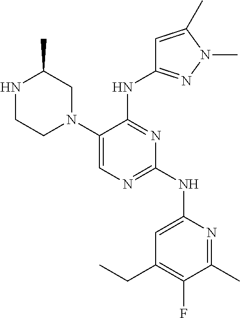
C1(N2CC(C)NCC2)=CN=C(NC2=CC(CC)=C(F)C(C)=N2)N=C1NC1=NN(C)C(C)=C1
